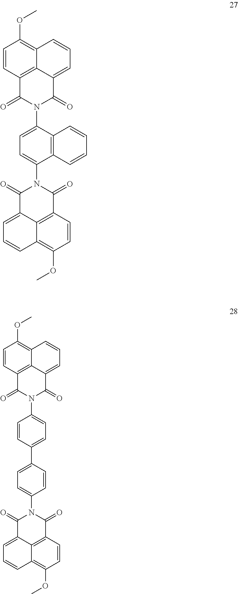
C1(N2C(=O)C3=CC=CC4=C(OC)C=CC(=C43)C2=O)=CC=C(N2C(=O)C3=CC=CC4=C(OC)C=CC(=C43)C2=O)C2=C1C=CC=C2.C1(N2C(=O)C3=CC=CC4=C(OC)C=CC(=C43)C2=O)=CC=C(C2=CC=C(N3C(=O)C4=CC=CC5=C(OC)C=CC(=C54)C3=O)C=C2)C=C1
